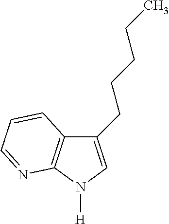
C1(CCCCC)=CN([H])C2=C1C=CC=N2
